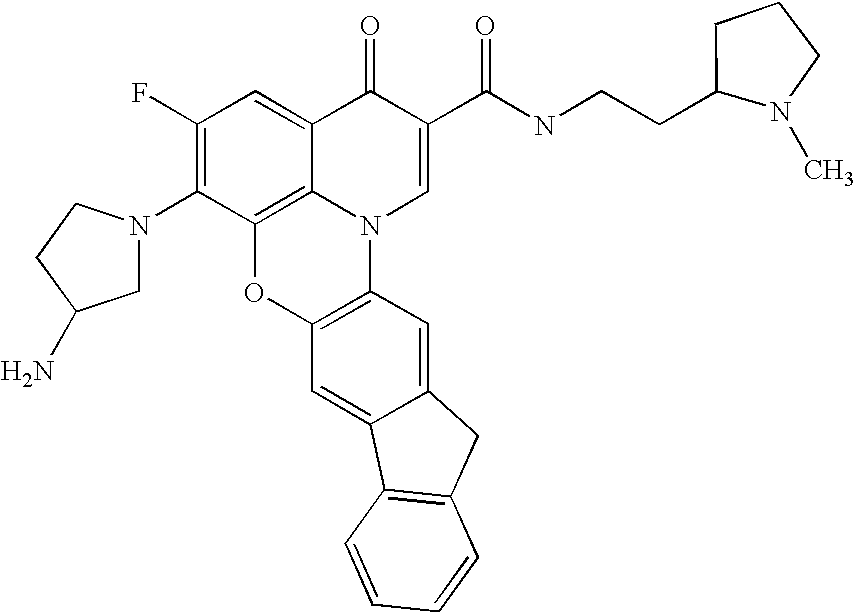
C1(F)=C(N2CC(N)CC2)C2=C3C(=C1)C(=O)C(C(NCCC1N(C)CCC1)=O)=CN3C1=C(O2)C=C2C(=C1)CC1=C2C=CC=C1
